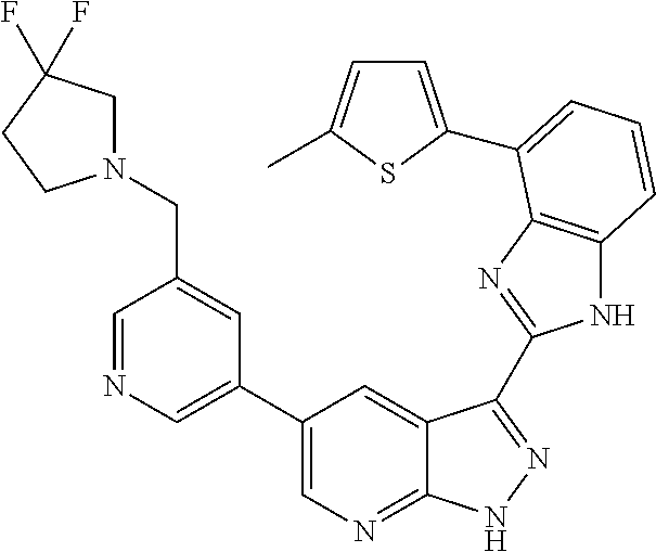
C1(C2=CN=CC(CN3CC(F)(F)CC3)=C2)=CN=C2C(=C1)C(C1=NC3=C(N1)C=CC=C3C1=CC=C(C)S1)=NN2
